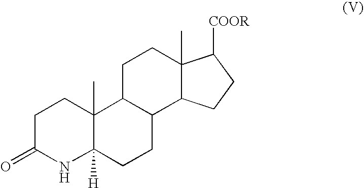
C1(=O)NC2([H])C(C)(CC1)C1C(CC2)C2C(C)(CC1)C([COOR])CC2
